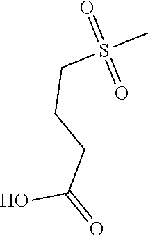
O=S(=O)(C)CCCC(O)=O
